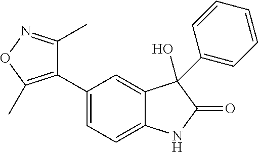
C1(C2=C(C)ON=C2C)=CC=C2C(=C1)C(O)(C1=CC=CC=C1)C(=O)N2
